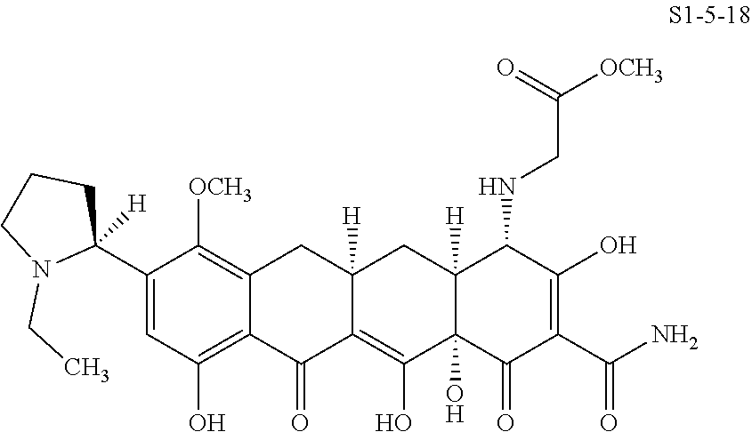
C1([OCH3])=C2CC3([H])CC4([H])C(NCC(=O)[OCH3])C(O)=C(C(=O)N)C(=O)C4(O)C(O)=C3C(=O)C2=C(O)C=C1C1([H])CCCN1CC
